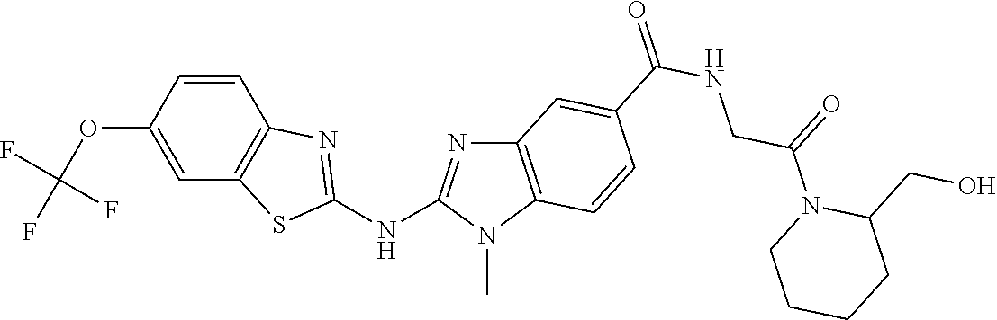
O(C1=CC2=C(C=C1)N=C(NC1=NC3=C(N1C)C=CC(C(NCC(N1C(CO)CCCC1)=O)=O)=C3)S2)C(F)(F)F
